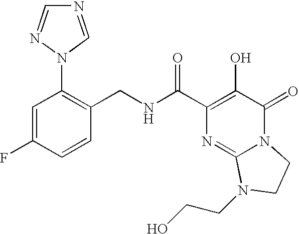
N(C(C1=C(O)C(=O)N2C(=N1)N(CCO)CC2)=O)CC1=C(N2C=NC=N2)C=C(F)C=C1
